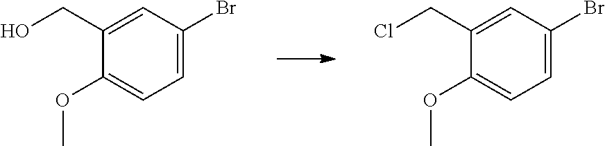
C1(OC)=CC=C(Br)C=C1CO.C1(OC)=CC=C(Br)C=C1CCl
